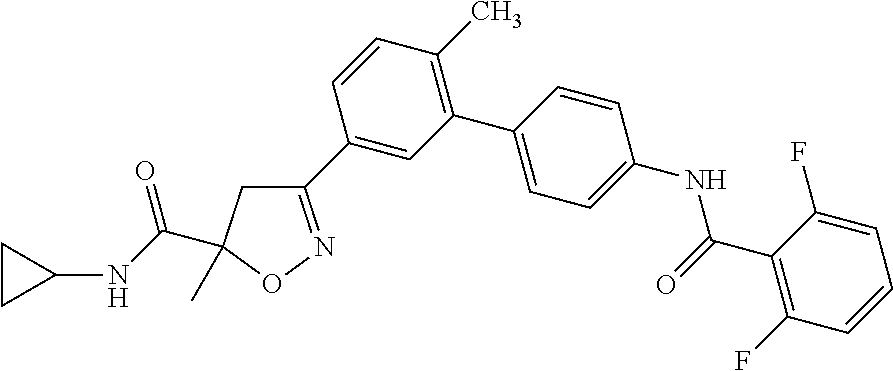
C1(C2=CC(C3=CC=C(NC(C4=C(F)C=CC=C4F)=O)C=C3)=C(C)C=C2)=NOC(C(NC2CC2)=O)(C)C1
